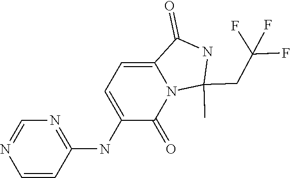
N1=C(NC2=CC=C3N(C2=O)C(C)(CC(F)(F)F)NC3=O)C=CN=C1
